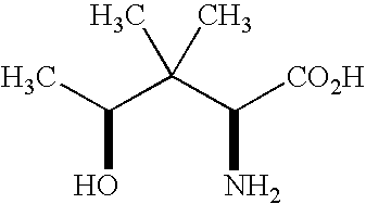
CC(C(C([CO2H])N)(C)C)O
